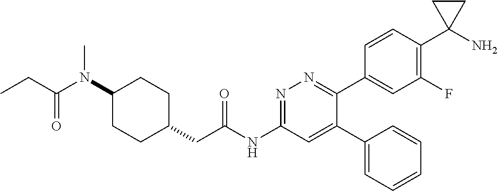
C1(N(C)C(=O)CC)CCC(CC(NC2=NN=C(C3=CC(F)=C(C4(N)CC4)C=C3)C(C3=CC=CC=C3)=C2)=O)CC1
